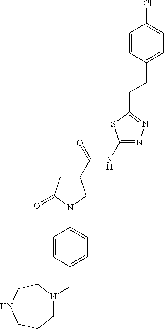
C(C1=CC=C(N2C(=O)CC(C(NC3=NN=C(CCC4=CC=C(Cl)C=C4)S3)=O)C2)C=C1)N1CCCNCC1
